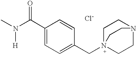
CN(C(C1=CC=C(CN23CCN(CC2)CC3)C=C1)=O)[H].[Cl-]
